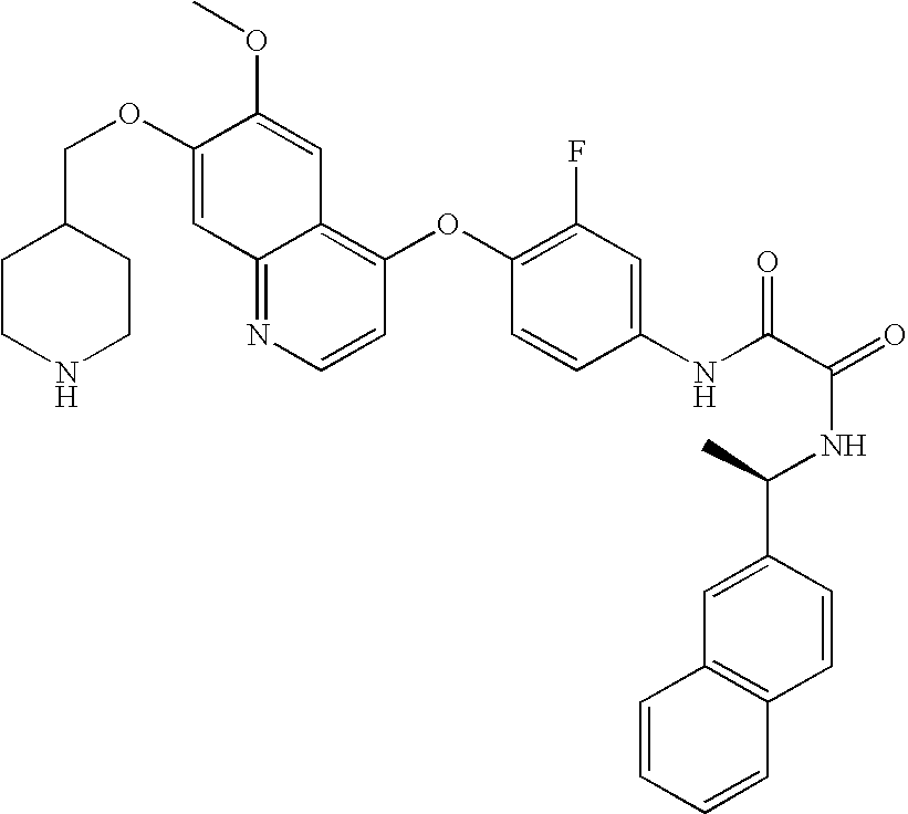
C12=NC=CC(OC3=C(F)C=C(NC(C(=O)NC(C4=CC5=C(C=C4)C=CC=C5)C)=O)C=C3)=C1C=C(OC)C(OCC1CCNCC1)=C2
